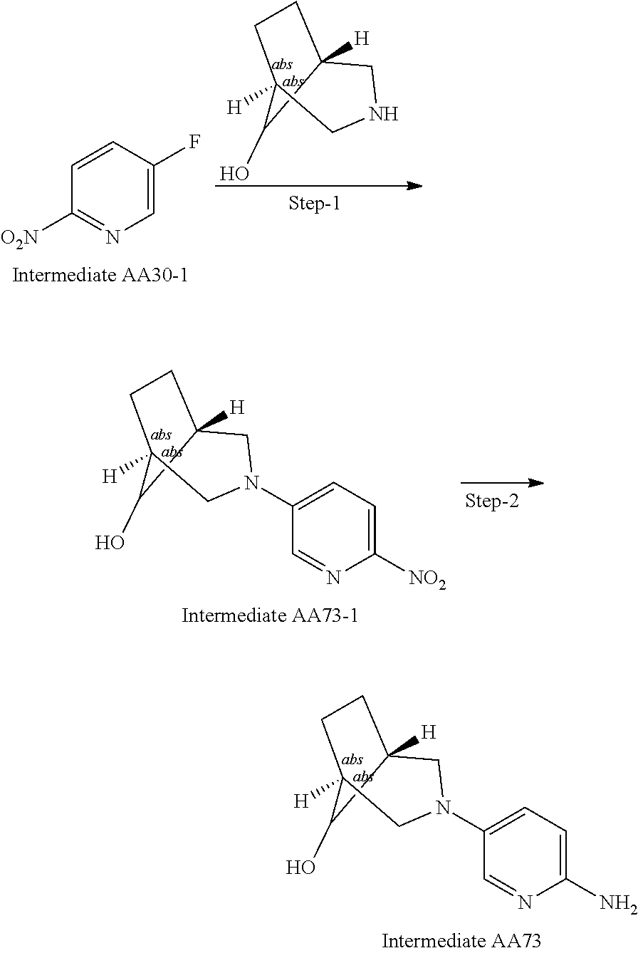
N1CC2([H])CCC([H])(C2O)C1.N1=C([O2N])C=CC(F)=C1.C1(N2CC3([H])CCC([H])(C3O)C2)=CC=C([NO2])N=C1.C1(N2CC3([H])CCC([H])(C3O)C2)=CC=C(N)N=C1
